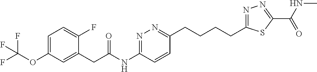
C1=C(OC(F)(F)F)C=C(CC(NC2=NN=C(CCCCC3=NN=C(C(NC)=O)S3)C=C2)=O)C(F)=C1
